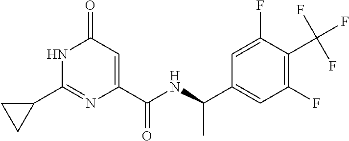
C1(=O)C=C(C(NC(C2=CC(F)=C(C(F)(F)F)C(F)=C2)C)=O)N=C(C2CC2)N1
